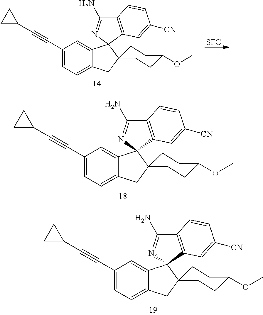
C1(C#CC2CC2)=CC=C2C(=C1)C1(N=C(N)C3=C1C=C([CN])C=C3)C1(C2)CCC(OC)CC1.[SFC].C1(C#CC2CC2)=CC=C2C(=C1)C1(N=C(N)C3=C1C=C([CN])C=C3)C1(C2)CCC(OC)CC1.C1(C#CC2CC2)=CC=C2C(=C1)C1(N=C(N)C3=C1C=C([CN])C=C3)C1(C2)CCC(OC)CC1
